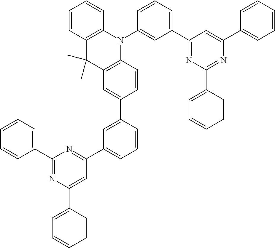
C1(C2=NC(C3=CC=CC=C3)=NC(C3=CC=CC=C3)=C2)=CC=CC(N2C3=C(C(C)(C)C4=C2C=CC(C2=CC(C5=NC(C6=CC=CC=C6)=NC(C6=CC=CC=C6)=C5)=CC=C2)=C4)C=CC=C3)=C1
